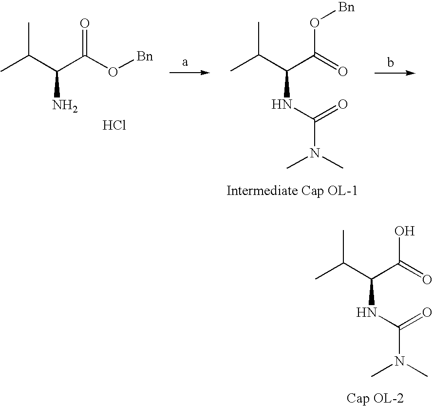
CC(C(C(O[Bn])=O)N)C.Cl.CC(C(C(=O)O[Bn])NC(N(C)C)=O)C.CC(C(C(=O)O)NC(N(C)C)=O)C
